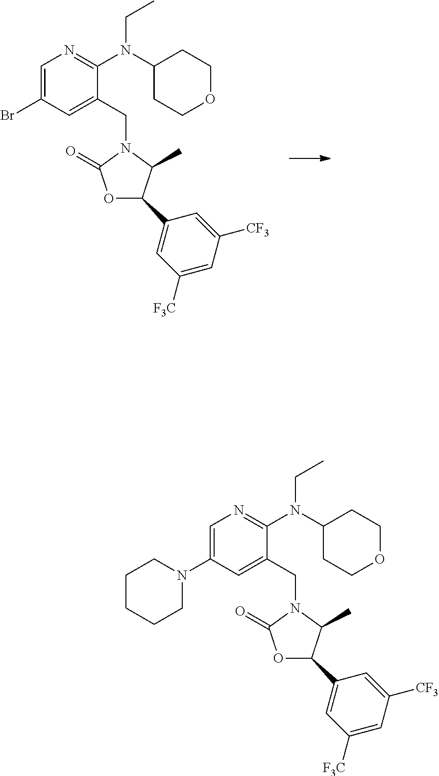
C1=C(Br)C=C(CN2C(=O)OC(C3=CC([F3C])=CC([CF3])=C3)C2C)C(N(C2CCOCC2)CC)=N1.C1=C(N2CCCCC2)C=C(CN2C(=O)OC(C3=CC([F3C])=CC([CF3])=C3)C2C)C(N(C2CCOCC2)CC)=N1
